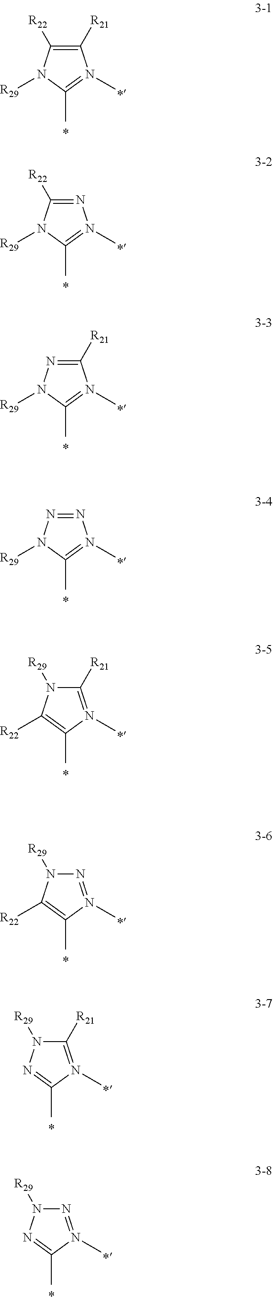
C1([R21])=C([R22])N([R29])C(C)=N1C.N1=C([R22])N([R29])C(C)=N1C.C1([R21])=NN([R29])C(C)=N1C.N1=NN([R29])C(C)=N1C.C1([R21])=N(C)C(C)=C([R22])N1[R29].N1=N(C)C(C)=C([R22])N1[R29].C1([R21])=N(C)C(C)=NN1[R29].N1=N(C)C(C)=NN1[R29]
